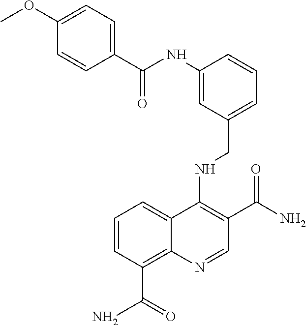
C1=CC(C(N)=O)=C2C(=C1)C(NCC1=CC=CC(NC(C3=CC=C(OC)C=C3)=O)=C1)=C(C(N)=O)C=N2
